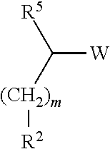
[(CH2)m]([R2])C([R5])[W]
